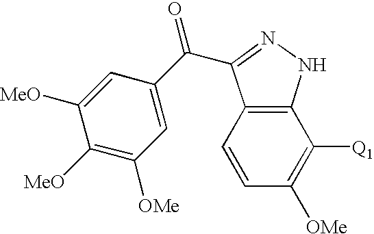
C12=C(NN=C1C(=O)C1=CC([OMe])=C([MeO])C([MeO])=C1)C([Q1])=C([OMe])C=C2
